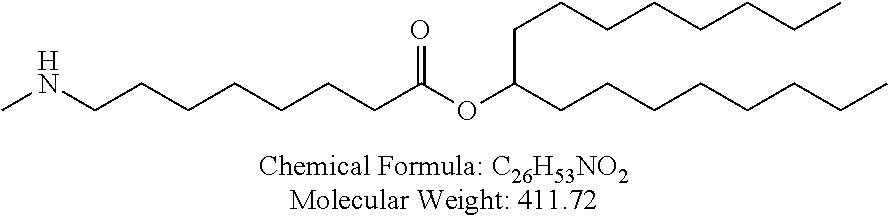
CNCCCCCCCC(OC(CCCCCCCC)CCCCCCCC)=O
